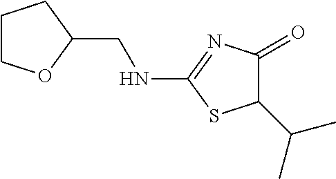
C1(C(C)C)C(=O)N=C(NCC2CCCO2)S1
